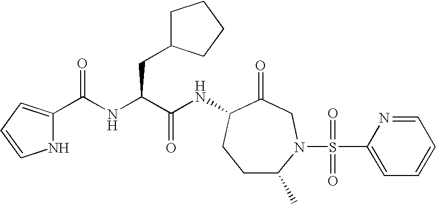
C1C(C)N(S(C2=CC=CC=N2)(=O)=O)CC(=O)C(NC(C(NC(=O)C2=CC=CN2)CC2CCCC2)=O)C1
